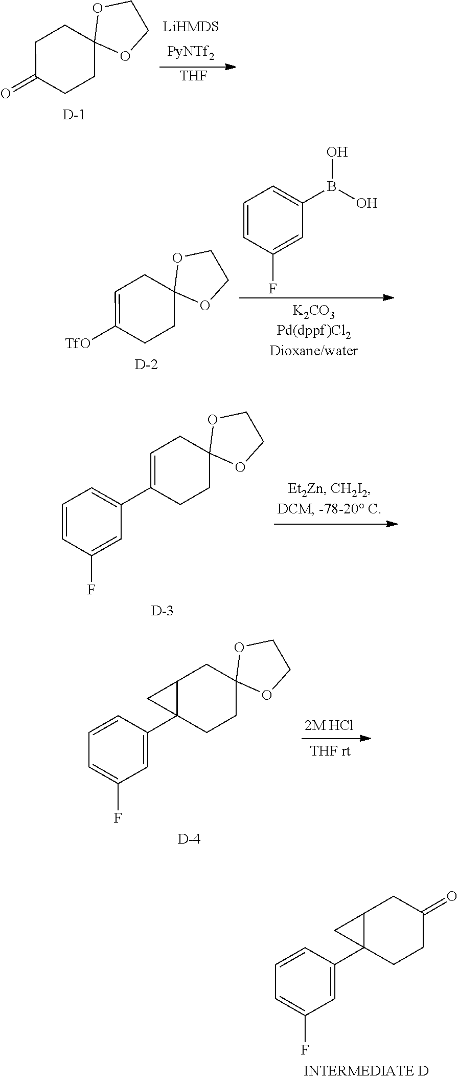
[THF].C1C(=O)CCC2(C1)OCCO2.[D].C1=CC(F)=CC(B(O)O)=C1.C1=C([TfO])CCC2(C1)OCCO2.[D].C1=C(C2=CC=CC(F)=C2)CCC2(C1)OCCO2.[D].C12C(C3=CC(F)=CC=C3)(CCC3(C1)OCCO3)C2.[D].C12C(C3=CC(F)=CC=C3)(CCC(=O)C1)C2.[INTERMEDIATE D]
